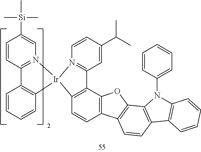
C1=CC2=C(C3=C1[Ir]1(N4=C3C=C(C(C)C)C=C4)N3=C(C=CC([Si](C)(C)C)=C3)C3=C1C=CC=C3)OC1=C2C=CC2=C1N(C1=CC=CC=C1)C1=C2C=CC=C1
